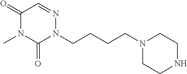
C1(=O)N(C)C(=O)N(CCCCN2CCNCC2)N=C1
